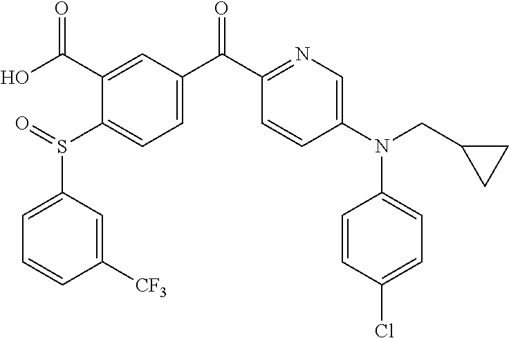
C1=C(S(C2=CC=C(C(C3=NC=C(N(C4=CC=C(Cl)C=C4)CC4CC4)C=C3)=O)C=C2C(O)=O)=O)C=C([CF3])C=C1
